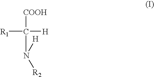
[COOH]C([R1])([H])N([H])[R2]
